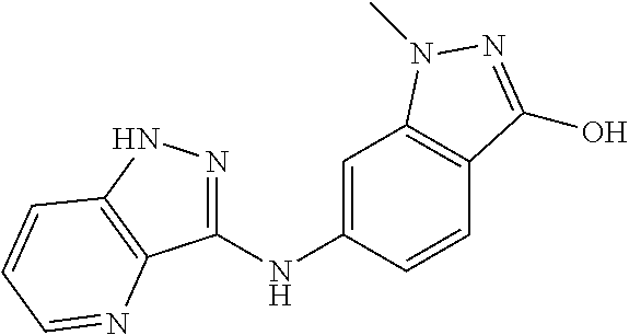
C1=C(NC2=NNC3=C2N=CC=C3)C=CC2=C1N(C)N=C2O
